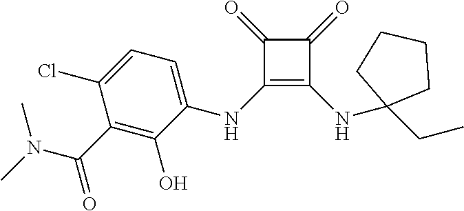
C1(=O)C(NC2=CC=C(Cl)C(C(N(C)C)=O)=C2O)=C(NC2(CC)CCCC2)C1=O
